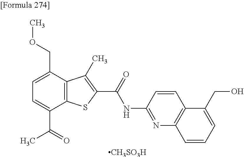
C1=C(C(=O)C)C2=C(C(COC)=C1)C(C)=C(C(=O)NC1=NC3=C(C=C1)C(CO)=CC=C3)S2.[CH3SO3H]
